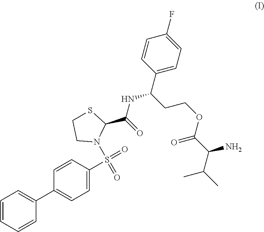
C1=CC(S(=O)(=O)N2CCSC2C(=O)NC(C2=CC=C(F)C=C2)CCOC(C(C(C)C)N)=O)=CC=C1C1=CC=CC=C1
